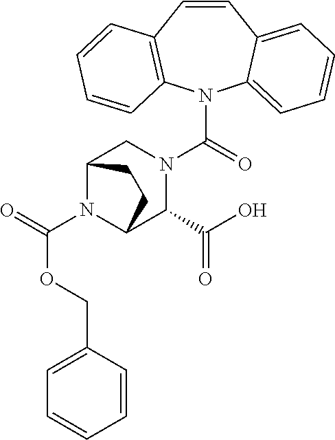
O(C(N1C2C(C(O)=O)N(C(N3C4=CC=CC=C4C=CC4=C3C=CC=C4)=O)CC1CC2)=O)CC1=CC=CC=C1
